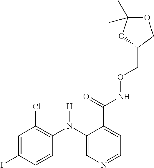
C1=C(I)C=CC(N(C2=CN=CC=C2C(NOCC2COC(C)(C)O2)=O)[H])=C1Cl
